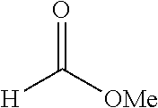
[H]C([OMe])=O
